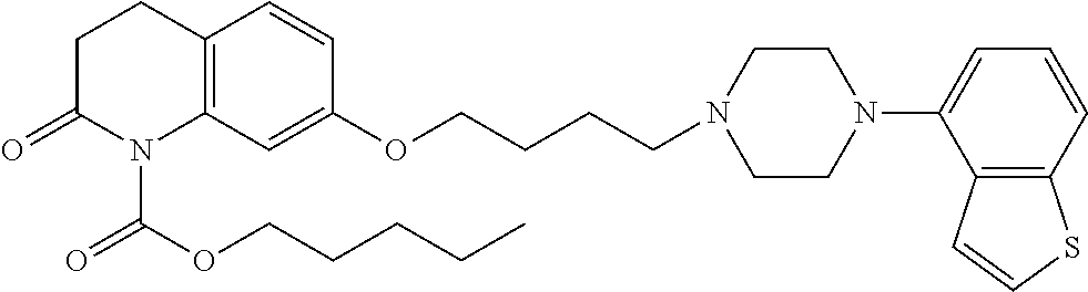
C12=C(C=C(OCCCCN3CCN(C4=CC=CC5=C4C=CS5)CC3)C=C1)N(C(OCCCCC)=O)C(=O)CC2
